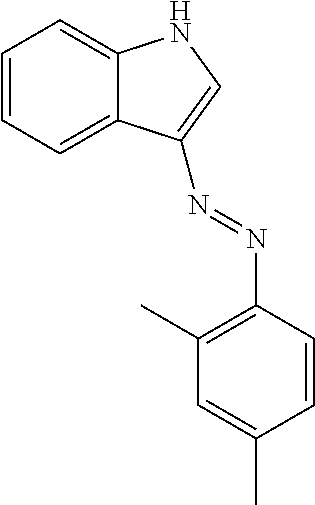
C1=CC=C2C(=C1)NC=C2N=NC1=C(C)C=C(C)C=C1
